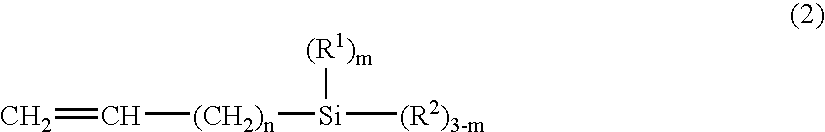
C=C[(CH2)n][Si]([(R2)3-m])[(R1)m]
